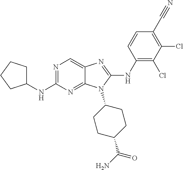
N1=C(NC2CCCC2)N=C2C(=C1)N=C(NC1=C(Cl)C(Cl)=C(C#N)C=C1)N2C1CCC(C(N)=O)CC1
